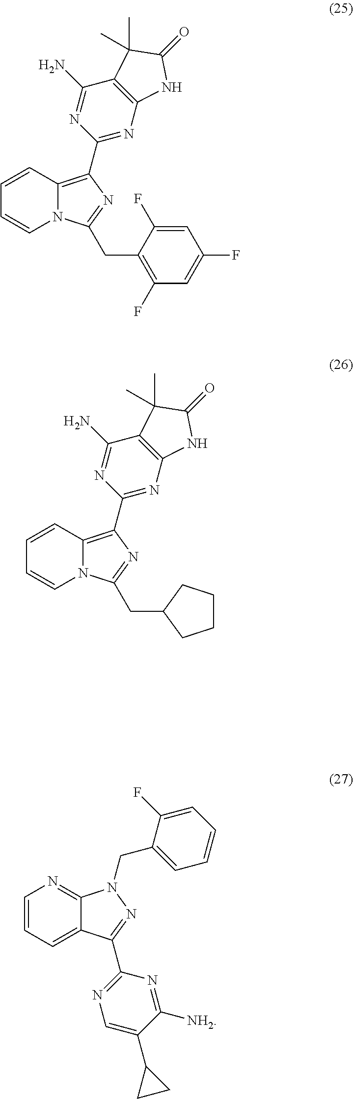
C1=CC2=C(C3=NC4=C(C(N)=N3)C(C)(C)C(=O)N4)N=C(CC3=C(F)C=C(F)C=C3F)N2C=C1.C1=CC2=C(C3=NC4=C(C(N)=N3)C(C)(C)C(=O)N4)N=C(CC3CCCC3)N2C=C1.C1=CC=C2C(=N1)N(CC1=CC=CC=C1F)N=C2C1=NC=C(C2CC2)C([NH2])=N1
